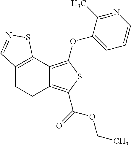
C12=C(C3=C(OC4=CC=CN=C4C)SC(C(=O)OCC)=C3CC1)SN=C2
